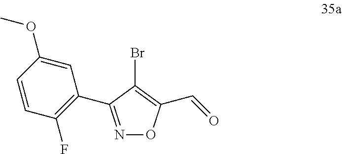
C(C1=C(Br)C(C2=C(F)C=CC(OC)=C2)=NO1)=O
